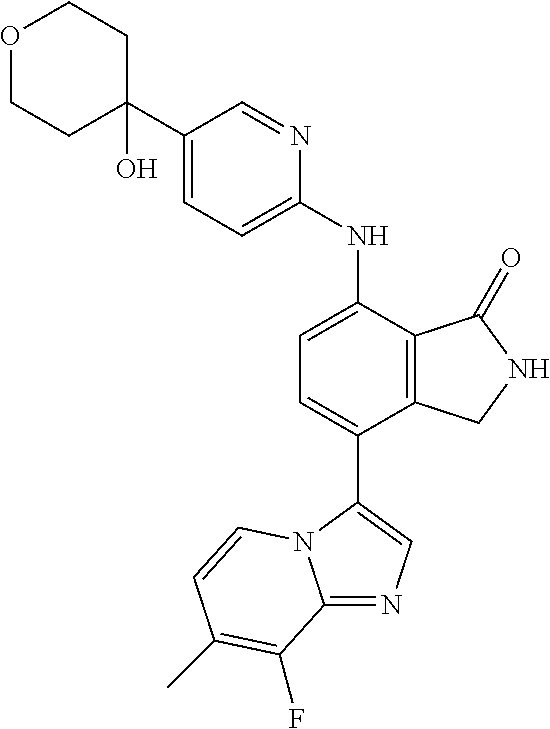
C1(C2(O)CCOCC2)=CC=C(NC2=CC=C(C3=CN=C4N3C=CC(C)=C4F)C3=C2C(=O)NC3)N=C1
